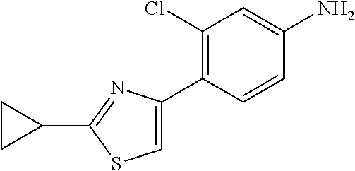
C1(C2=NC(C3=C(Cl)C=C(N)C=C3)=CS2)CC1
